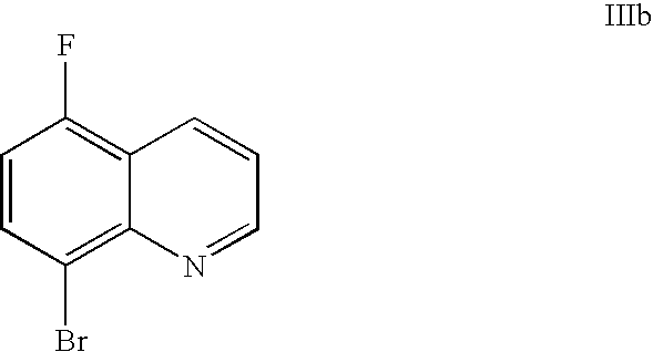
C1=CC(Br)=C2C(=C1F)C=CC=N2
